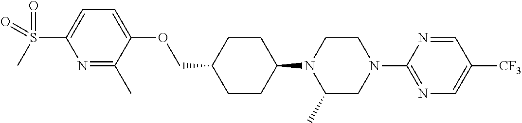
C1CC(N2C(C)CN(C3=NC=C([CF3])C=N3)CC2)CCC1COC1=CC=C(S(=O)(C)=O)N=C1C
